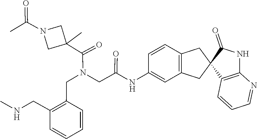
O=C(C)N1CC(C(=O)N(CC(NC2=CC3=C(C=C2)CC2(C(=O)NC4=C2C=CC=N4)C3)=O)CC2=C(CNC)C=CC=C2)(C)C1.[H]
